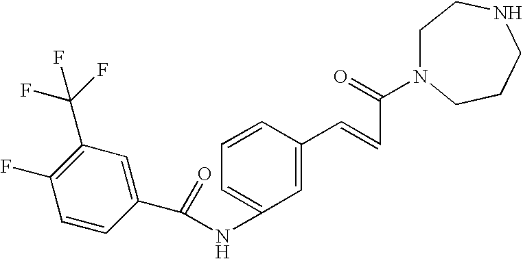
C(=O)(NC1=CC=CC(C=CC(N2CCNCCC2)=O)=C1)C1=CC(C(F)(F)F)=C(F)C=C1
